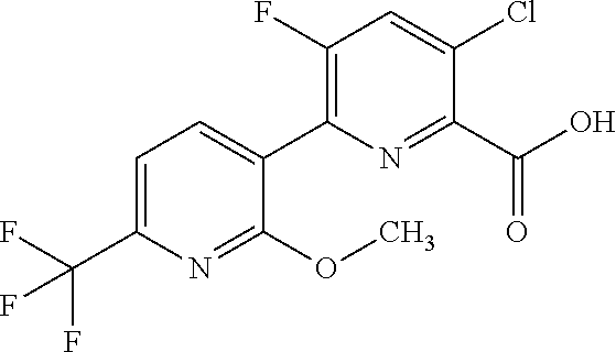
O(C)C1=NC(C(F)(F)F)=CC=C1C1=C(F)C=C(Cl)C(C(O)=O)=N1
